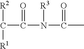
C(C(N(C(C)=O)[R3])=O)([R1])[R2]
